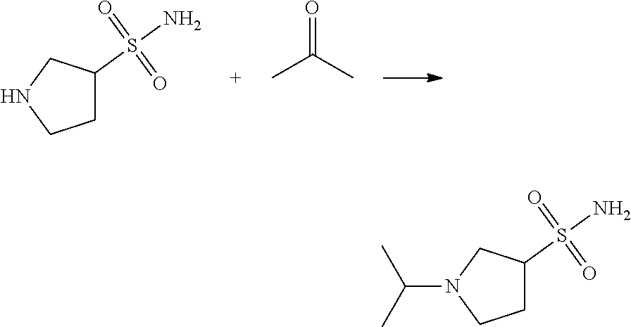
C1C(S(N)(=O)=O)CNC1.CC(C)=O.C1C(S(N)(=O)=O)CN(C(C)C)C1
